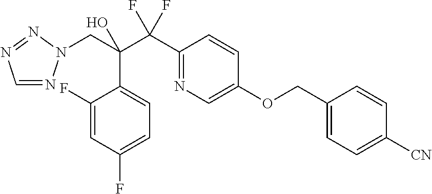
C1=NN(CC(C(C2=NC=C(OCC3=CC=C([CN])C=C3)C=C2)(F)F)(O)C2=CC=C(F)C=C2F)N=N1
